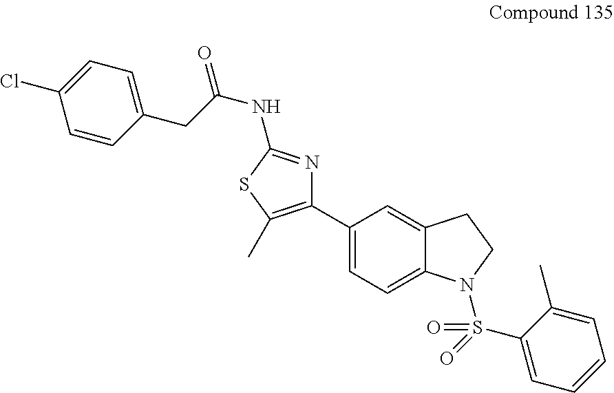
C1(C2=C(C)SC(NC(=O)CC3=CC=C(Cl)C=C3)=N2)=CC=C2C(=C1)CCN2S(C1=CC=CC=C1C)(=O)=O
